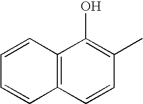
C12=C(C=CC(C)=C1O)C=CC=C2
